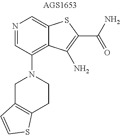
N1=CC(N2CC3=C(CC2)SC=C3)=C2C(=C1)SC(C(N)=O)=C2N
